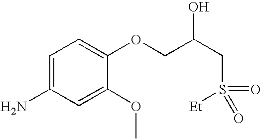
NC1=CC=C(OCC(CS([Et])(=O)=O)O)C(OC)=C1
